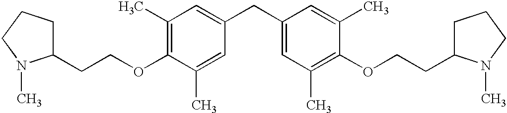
C1(C)=C(OCCC2CCCN2C)C(C)=CC(CC2=CC(C)=C(OCCC3CCCN3C)C(C)=C2)=C1
